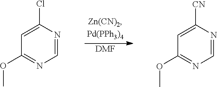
[DMF].C1=NC(Cl)=CC(OC)=N1.C1=NC([CN])=CC(OC)=N1
